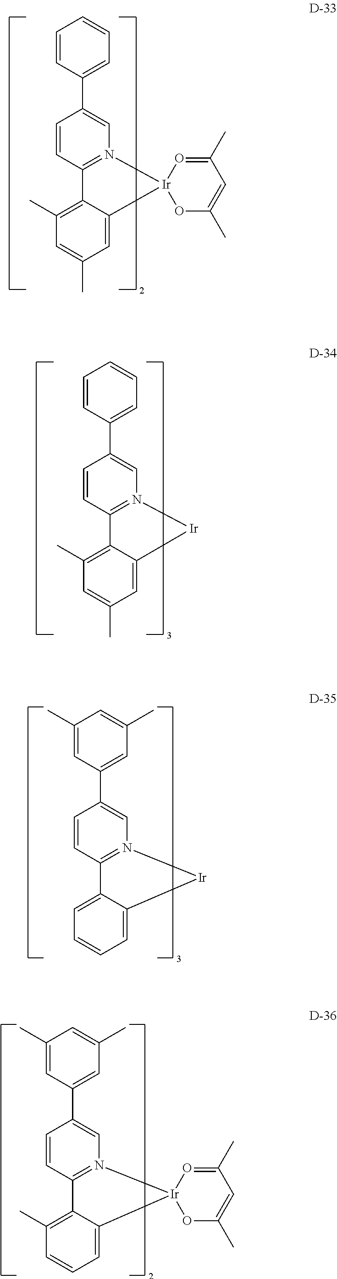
C1=CC(C2=CN3=C(C=C2)C2=C(C)C=C(C)C=C2[Ir]32O=C(C)C=C(C)O2)=CC=C1.C1=CC(C2=CN3=C(C=C2)C2=C(C)C=C(C)C=C2[Ir]3)=CC=C1.C1(C)=CC(C2=CN3=C(C=C2)C2=CC=CC=C2[Ir]3)=CC(C)=C1.C1(C)=CC(C2=CN3=C(C=C2)C2=C(C)C=CC=C2[Ir]32O=C(C)C=C(C)O2)=CC(C)=C1
